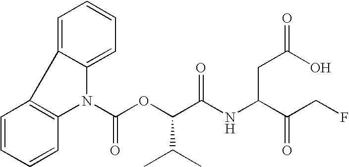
N1(C(OC(C(NC(C(CF)=O)CC(O)=O)=O)C(C)C)=O)C2=CC=CC=C2C2=C1C=CC=C2
